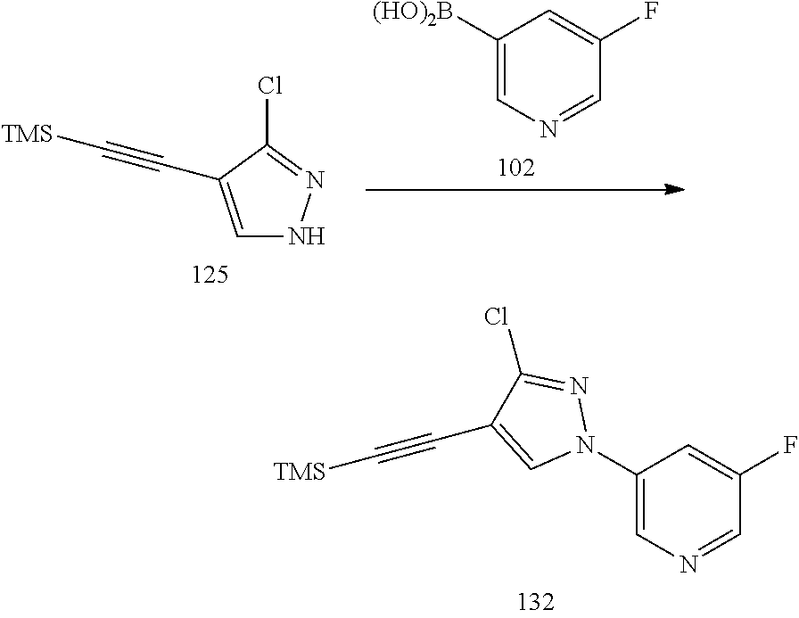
C1=C(C#C[TMS])C(Cl)=NN1.C1([(HO)2B])=CN=CC(F)=C1.C1(N2N=C(Cl)C(C#C[TMS])=C2)=CN=CC(F)=C1
